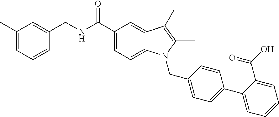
C1=CC(CNC(C2=CC=C3C(=C2)C(C)=C(C)N3CC2=CC=C(C3=CC=CC=C3C(O)=O)C=C2)=O)=CC(C)=C1
